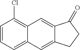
C1=CC=C2C(=C1Cl)C=C1C(=C2)CCC1=O
